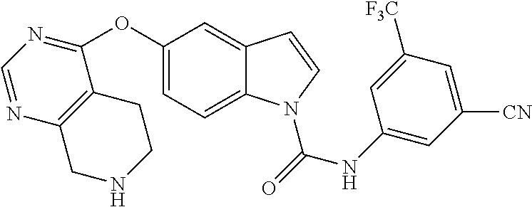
C1(OC2=NC=NC3=C2CCNC3)=CC=C2C(=C1)C=CN2C(NC1=CC([CN])=CC([F3C])=C1)=O
